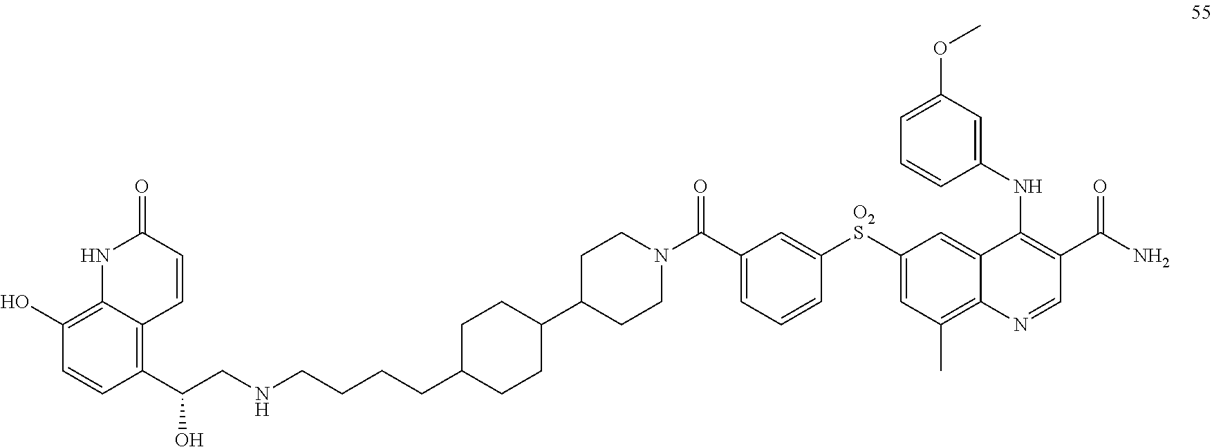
C1(C(CNCCCCC2CCC(C3CCN(C(C4=CC=CC([O2S]C5=CC(C)=C6C(=C5)C(NC5=CC(OC)=CC=C5)=C(C(N)=O)C=N6)=C4)=O)CC3)CC2)O)=C2C(=C(O)C=C1)NC(=O)C=C2
